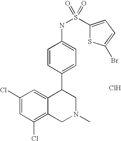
C1(Cl)=CC(Cl)=C2C(=C1)C(C1=CC=C(NS(C3=CC=C(Br)S3)(=O)=O)C=C1)CN(C)C2.Cl
